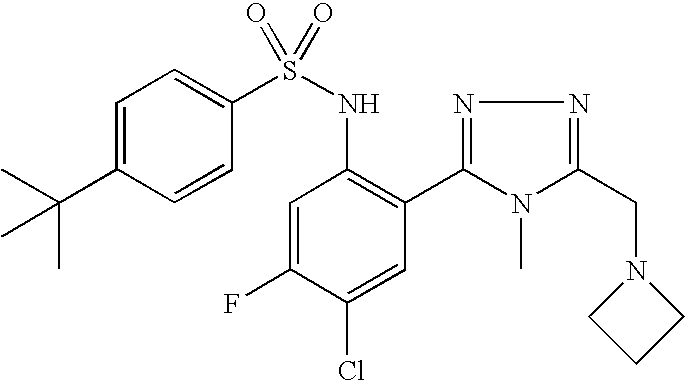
C1=C(C(C)(C)C)C=CC(S(NC2=C(C3=NN=C(CN4CCC4)N3C)C=C(Cl)C(F)=C2)(=O)=O)=C1
